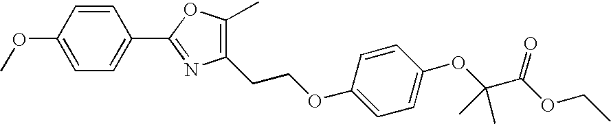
C1=CC(OC)=CC=C1C1=NC(CCOC2=CC=C(OC(C(OCC)=O)(C)C)C=C2)=C(C)O1
